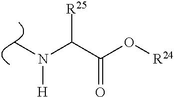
C(C(O[R24])=O)(N([H])C)[R25]
